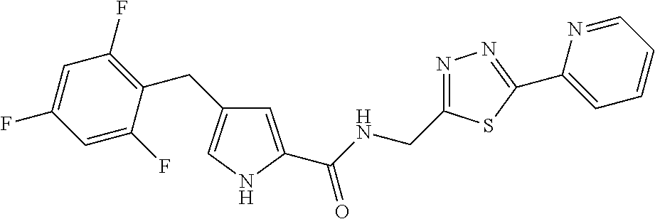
C1=C(C(NCC2=NN=C(C3=CC=CC=N3)S2)=O)NC=C1CC1=C(F)C=C(F)C=C1F
